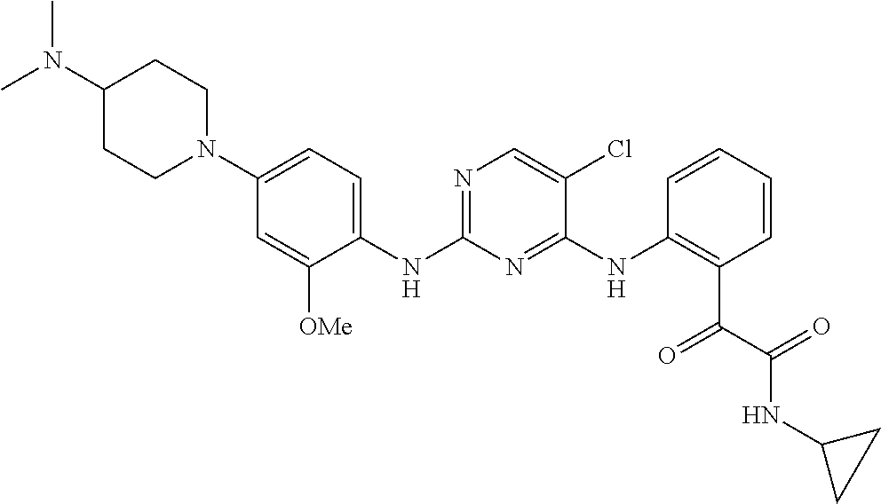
C1(N(C)C)CCN(C2=CC=C(NC3=NC=C(Cl)C(NC4=C(C(=O)C(=O)NC5CC5)C=CC=C4)=N3)C([OMe])=C2)CC1
